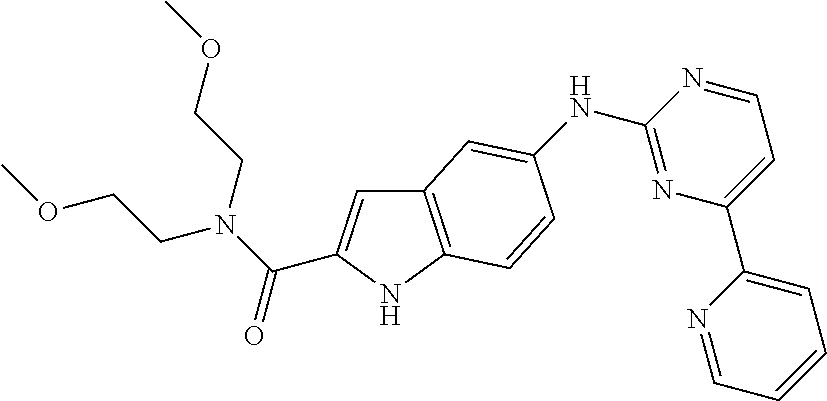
C12=C(NC(C(N(CCOC)CCOC)=O)=C1)C=CC(NC1=NC(C3=CC=CC=N3)=CC=N1)=C2
